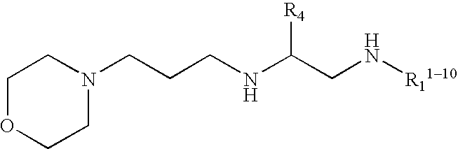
C1OCCN(CCCNC(CN[R1110])[R4])C1
